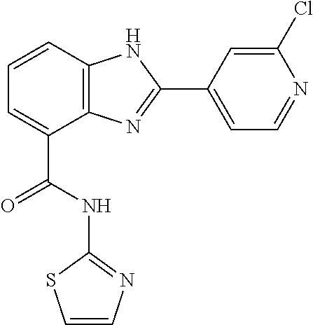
C1=CC2=C(C(C(NC3=NC=CS3)=O)=C1)N=C(C1=CC=NC(Cl)=C1)N2
